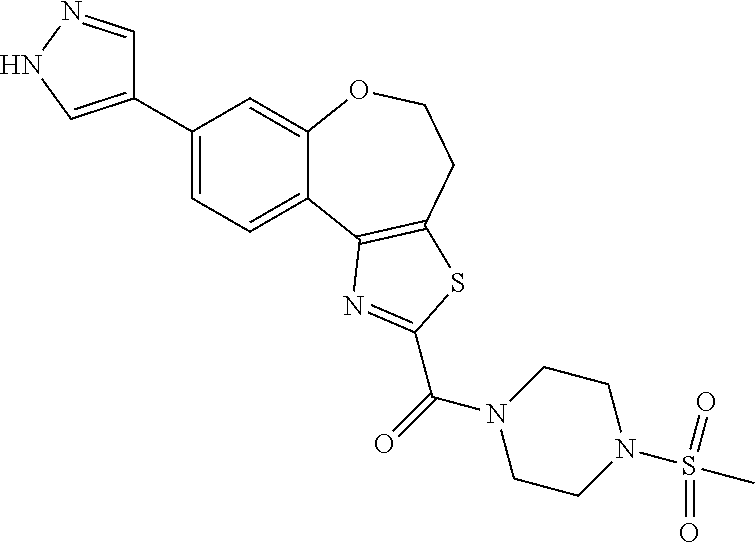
C1(C2=CNN=C2)=CC=C2C(=C1)OCCC1=C2N=C(C(N2CCN(S(C)(=O)=O)CC2)=O)S1
